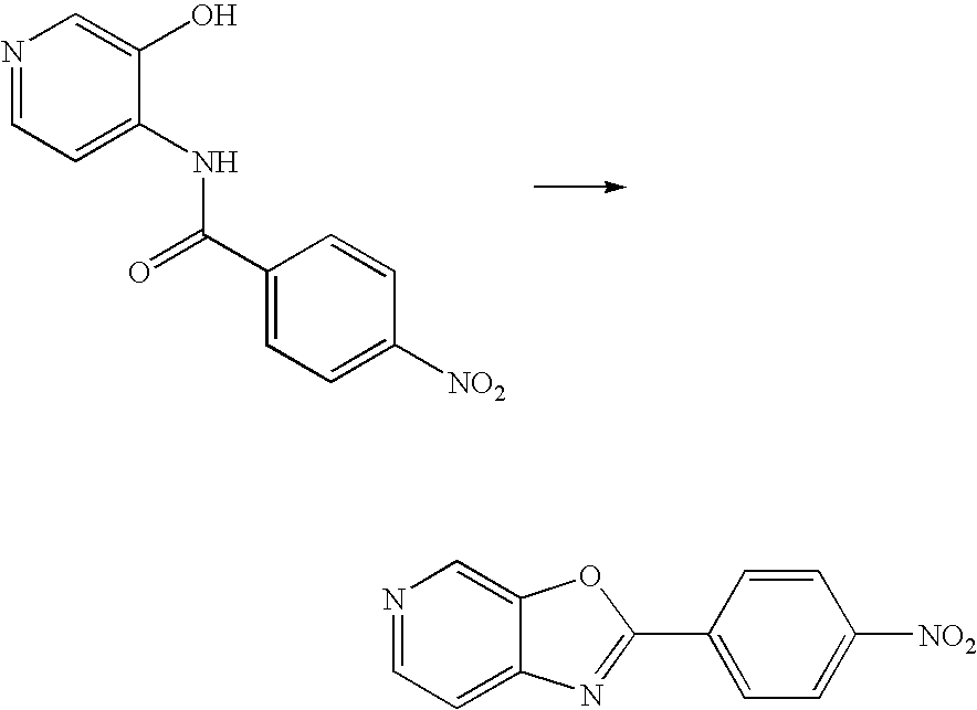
N1=CC=C(NC(=O)C2=CC=C([NO2])C=C2)C(O)=C1.N1=CC=C2C(=C1)OC(C1=CC=C([NO2])C=C1)=N2
